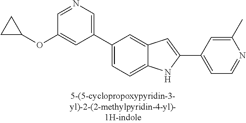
C1=NC=C(C2=CC=C3C(=C2)C=C(C2=CC=NC(C)=C2)N3)C=C1OC1CC1
